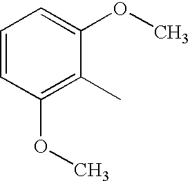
C1=CC(OC)=C(C)C(OC)=C1
